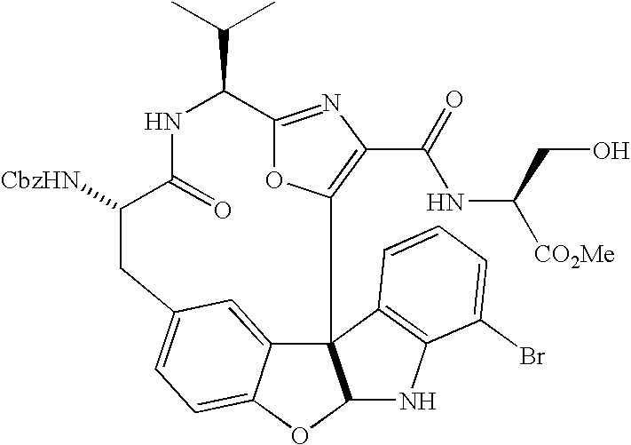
C12=NC(C(=O)NC([CO2Me])CO)=C(O1)C13C4=CC(=CC=C4OC1NC1=C3C=CC=C1Br)CC([CbzHN])C(=O)NC2C(C)C
